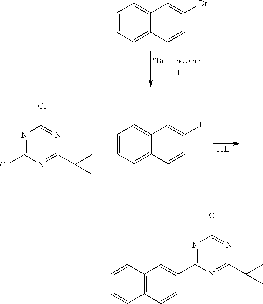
N1=C(C2=CC3=C(C=C2)C=CC=C3)N=C(C(C)(C)C)N=C1Cl.C1=CC=C2C(=C1)C=C(Br)C=C2.N1=C(Cl)N=C(C(C)(C)C)N=C1Cl.[THF].C1=CC=C2C(=C1)C=C([Li])C=C2
